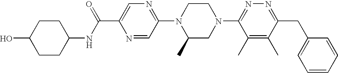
N1=CC(N2C(C)CN(C3=NN=C(CC4=CC=CC=C4)C(C)=C3C)CC2)=NC=C1C(=O)NC1CCC(O)CC1
